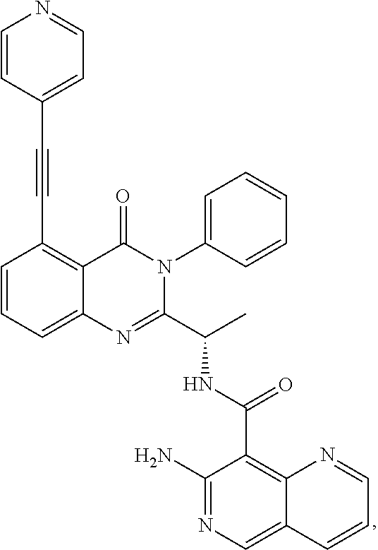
C1=CC=C2C(=C1C#CC1=CC=NC=C1)C(=O)N(C1=CC=CC=C1)C(C(C)NC(C1=C3C(=CN=C1N)C=CC=N3)=O)=N2
